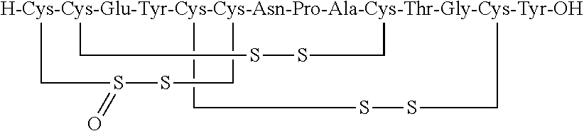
[H-Cys-Cys-Glu-Tyr-Cys-Cys-Asn-Pro-Ala-Cys-Thr-Gly-Cys-Tyr-OH]123(CS(=O)SC1)(CSSC2)CSSC3
